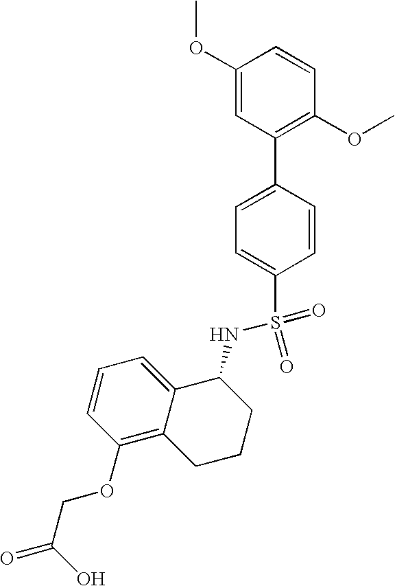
C1(OC)=CC(C2=CC=C(S(NC3C4=CC=CC(OCC(=O)O)=C4CCC3)(=O)=O)C=C2)=C(OC)C=C1
